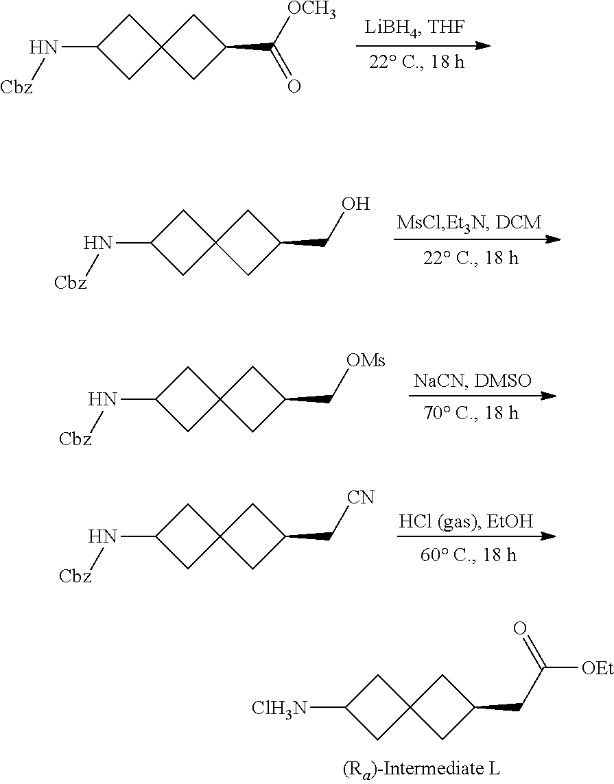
N(C1CC2(C1)CC(C([OCH3])=O)C2)[Cbz].N(C1CC2(C1)CC(CO)C2)[Cbz].N(C1CC2(C1)CC(C[OMs])C2)[Cbz].N(C1CC2(C1)CC(C[CN])C2)[Cbz].[ClH3N]C1CC2(C1)CC(CC([OEt])=O)C2
